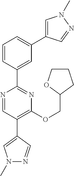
C1=C(C2=NC(OCC3OCCC3)=C(C3=CN(C)N=C3)C=N2)C=CC=C1C1=CN(C)N=C1
